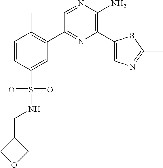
C1(C2=C(C)C=CC(S(=O)(=O)NCC3COC3)=C2)=NC(C2=CN=C(C)S2)=C(N)N=C1
